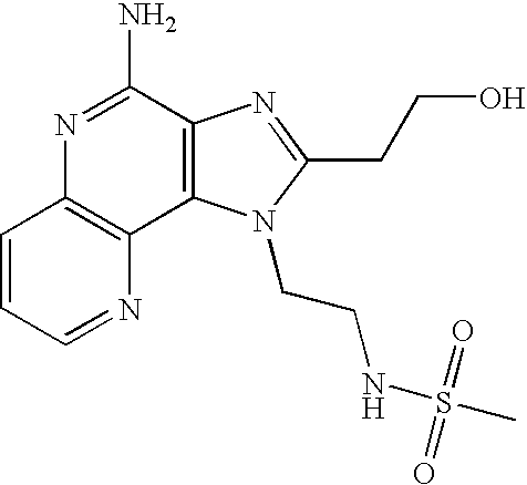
C1=CC=NC2=C1N=C(N)C1=C2N(CCNS(C)(=O)=O)C(CCO)=N1
